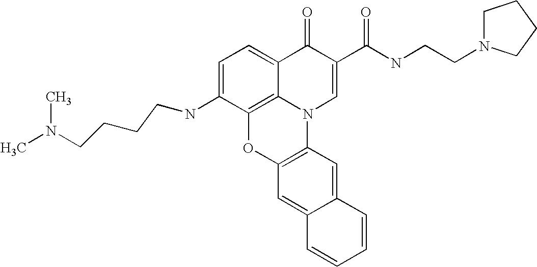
C1=C(NCCCCN(C)C)C2=C3C(=C1)C(=O)C(C(NCCN1CCCC1)=O)=CN3C1=C(O2)C=C2C(=C1)C=CC=C2
